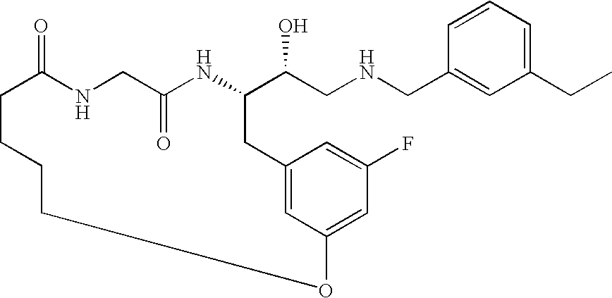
C1C(=O)NCC(=O)NC(C(CNCC2=CC(CC)=CC=C2)O)CC2=CC(=CC(F)=C2)OCCC1
